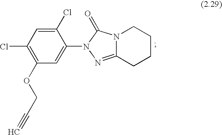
C1(Cl)=C(OCC#C)C=C(N2C(=O)N3C(=N2)CCCC3)C(Cl)=C1
